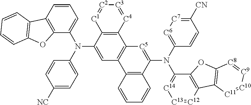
C12=C(C(N(C3=CC=C([NC])C=C3)C3=CC=CC4=C3OC3=C4C=CC=C3)=CC3=C1[C5]=C(N(C1=[C6][C7]=C([CN])C=C1)C1=[C14][C13]=[C12]C4=C1OC1=C4[C11]=[C10][C9]=[C8]1)C1=C3C=CC=C1)[C1]=[C2][C3]=[C4]2
